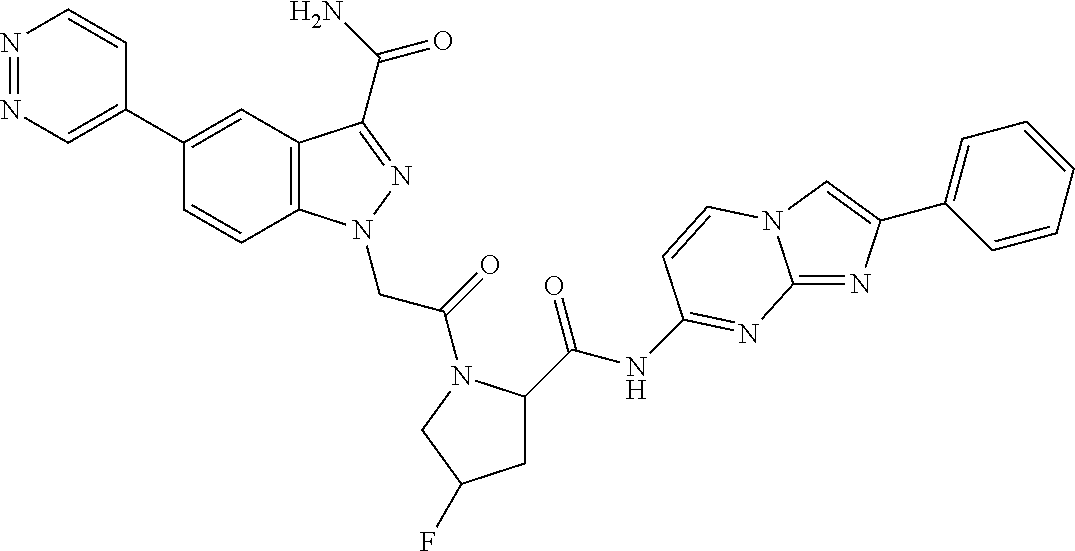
C1(C2=CN=NC=C2)=CC2=C(C=C1)N(CC(=O)N1C(C(=O)NC3=NC4=NC(C5=CC=CC=C5)=CN4C=C3)CC(F)C1)N=C2C(N)=O
